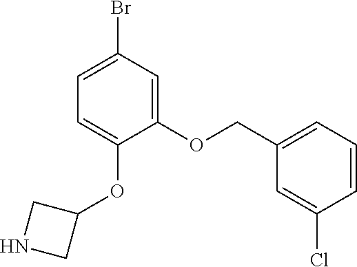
C1(OCC2=CC=CC(Cl)=C2)=CC(Br)=CC=C1OC1CNC1
